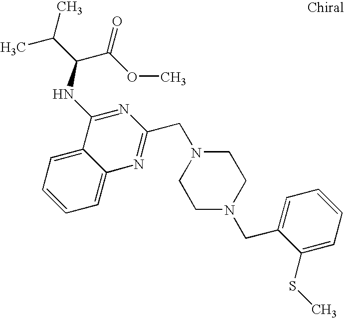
C1=C2C(=CC=C1)C(NC(C(C)C)C(OC)=O)=NC(CN1CCN(CC3=CC=CC=C3SC)CC1)=N2
